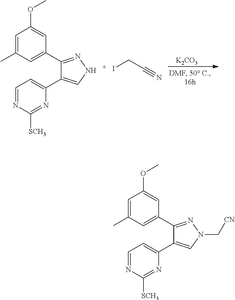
C1=C(C)C=C(C2=NNC=C2C2=CC=NC([SCH3])=N2)C=C1OC.ICC#N.[K2CO3].C1=C(C)C=C(C2=NN(C[CN])C=C2C2=CC=NC([SCH3])=N2)C=C1OC
